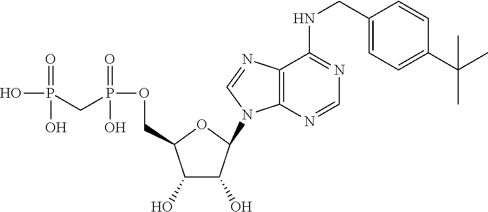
C1(O)C(O)C(N2C3=C(N=C2)C(NCC2=CC=C(C(C)(C)C)C=C2)=NC=N3)OC1COP(CP(O)(=O)O)(=O)O
